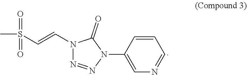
CS(C=CN1N=NN(C2=CN=CC=C2)C1=O)(=O)=O
